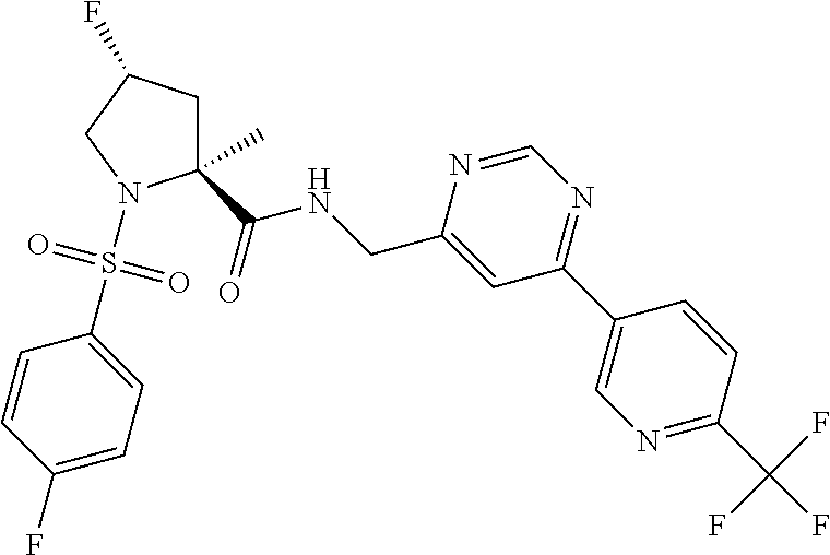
C1C(F)CN(S(C2=CC=C(F)C=C2)(=O)=O)C1(C)C(NCC1=CC(C2=CN=C(C(F)(F)F)C=C2)=NC=N1)=O
